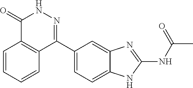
CC(=O)NC1=NC2=CC(C3=NNC(=O)C4=C3C=CC=C4)=CC=C2N1
